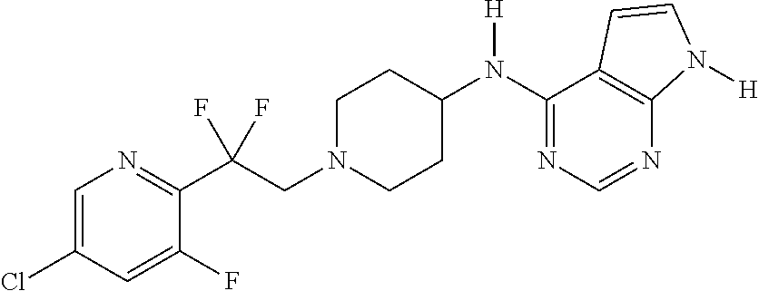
C1=C(Cl)C=C(F)C(C(CN2CCC(N(C3=NC=NC4=C3C=CN4[H])[H])CC2)(F)F)=N1
